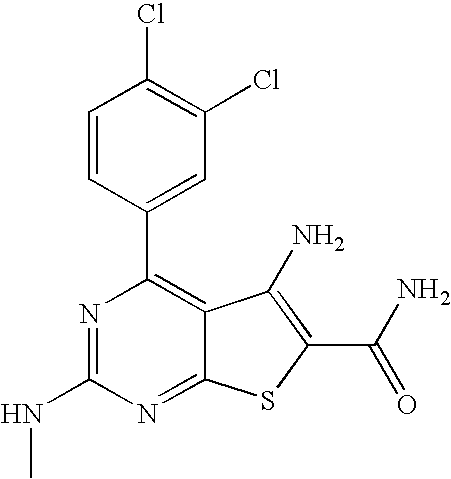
C1=CC(C2=C3C(=NC(NC)=N2)SC(C(=O)N)=C3N)=CC(Cl)=C1Cl
